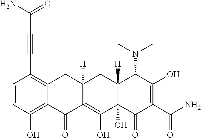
C1=CC(O)=C2C(=C1C#CC(=O)N)CC1([H])C(=C(O)C3(O)C([H])(C1)C(N(C)C)C(O)=C(C(N)=O)C3=O)C2=O
